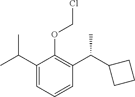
C1(C(C)C)=CC=CC(C(C2CCC2)C)=C1OCCl
